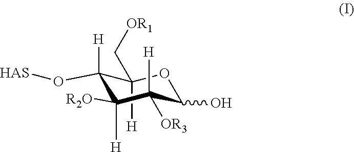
C1([H])(C[OR1])C(O[HAS])([H])C([R2O])([H])C([H])([OR3])C(O)O1
